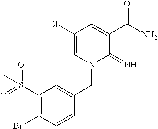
C1(Cl)=CN(CC2=CC(S(=O)(=O)C)=C(Br)C=C2)C(=N)C(C(N)=O)=C1
